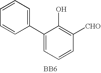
C1(C2=CC=CC=C2)=CC=CC([CHO])=C1O.[BB6]
